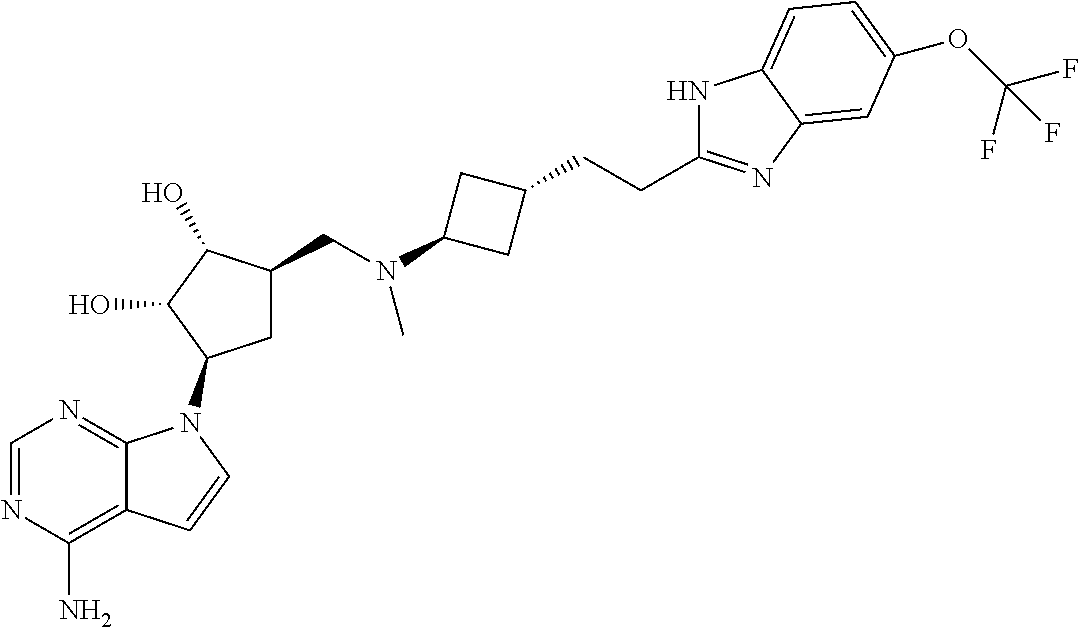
C1=NC(N)=C2C(=N1)N(C1CC(CN(C3CC(CCC4=NC5=CC(OC(F)(F)F)=CC=C5N4)C3)C)C(O)C1O)C=C2
